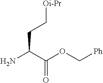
NC(C(OC[Ph])=O)CC[Oi-Pr]
